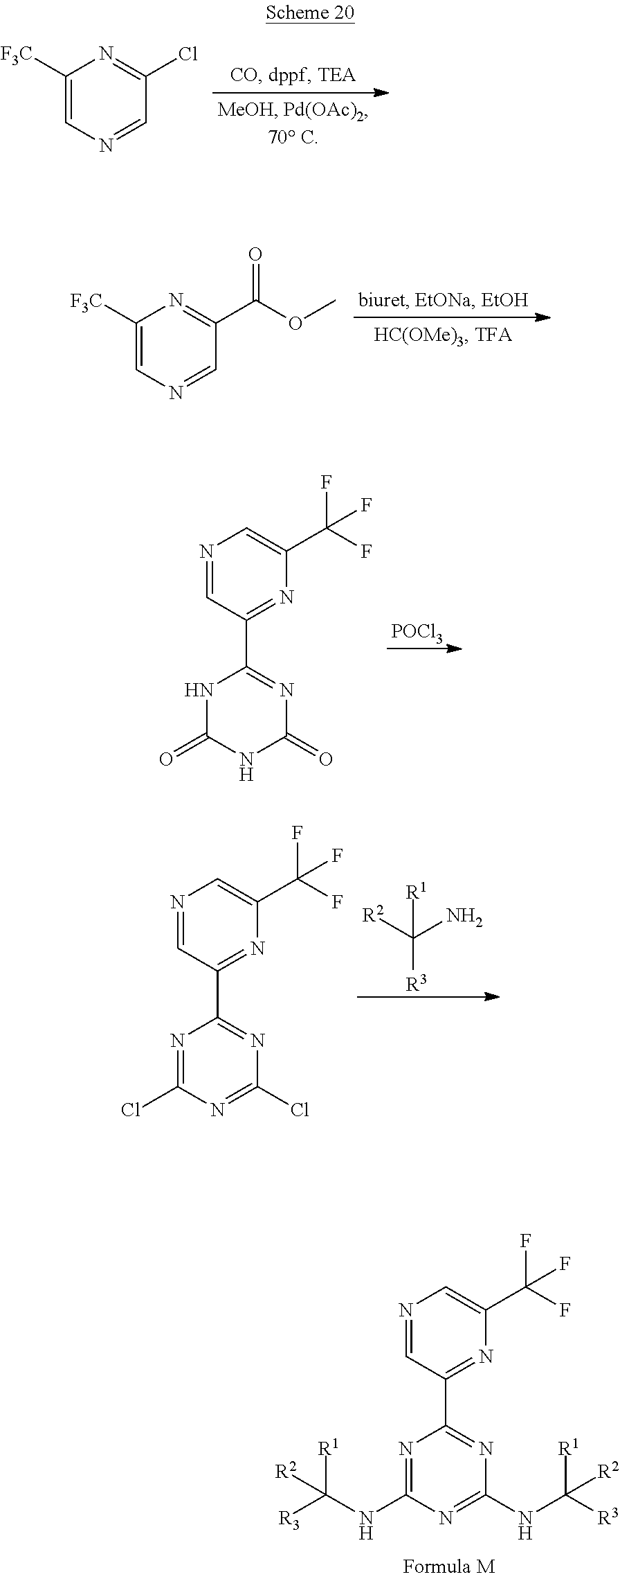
N1=CC(C2=NC(NC([R3])([R1])[R2])=NC(NC([R3])([R1])[R2])=N2)=NC(C(F)(F)F)=C1.[R2]C(N)([R1])[R3].N1=CC(C2=NC(Cl)=NC(Cl)=N2)=NC(C(F)(F)F)=C1.C1([F3C])=CN=CC(Cl)=N1.C1([F3C])=CN=CC(C(OC)=O)=N1.N1=CC(C2=NC(=O)NC(=O)N2)=NC(C(F)(F)F)=C1.[POCl3]
